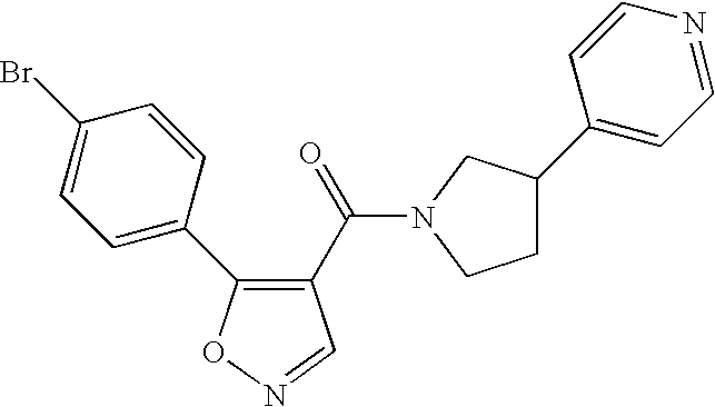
C1=C(C2=C(C(=O)N3CC(C4=CC=NC=C4)CC3)C=NO2)C=CC(Br)=C1
